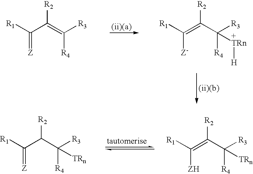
[R1]C(C(=C([R3])[R4])[R2])=[Z].[R1]C(=C(C([R3])([R4])[TRn][H])[R2])[Z-].[R1]C(C(C([R3])([R4])[TRn])[R2])=[Z].[R1]C(=C(C([R3])([R4])[TRn])[R2])[ZH]
